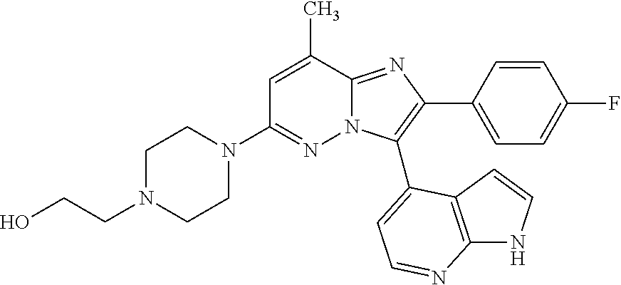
C1N(CCO)CCN(C2=NN3C(=NC(C4=CC=C(F)C=C4)=C3C3=CC=NC4=C3C=CN4)C(C)=C2)C1
